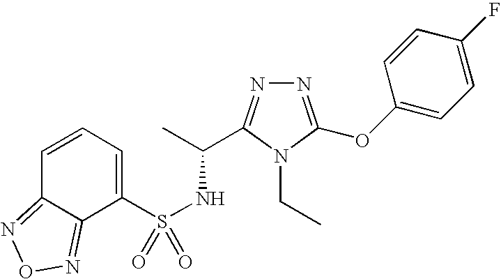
N1=C(OC2=CC=C(F)C=C2)N(CC)C(C(C)NS(=O)(C2=CC=CC3=NON=C23)=O)=N1
